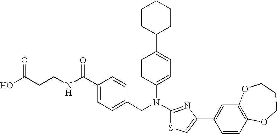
C1(C2=CC=C(N(C3=NC(C4=CC5=C(C=C4)OCCCO5)=CS3)CC3=CC=C(C(NCCC(O)=O)=O)C=C3)C=C2)CCCCC1
